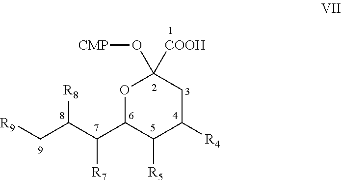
O1C(C(C(C[R9])[R8])[R7])C([R5])C([R4])CC1([COOH])O[CMP]
